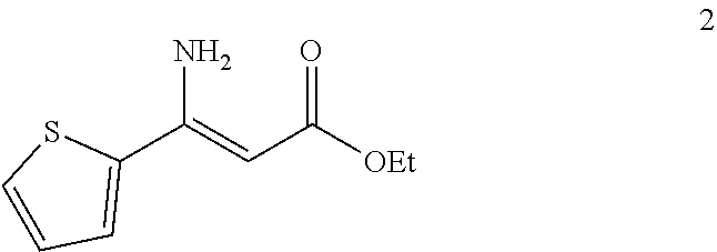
S1C=CC=C1C(N)=CC(=O)[OEt]
